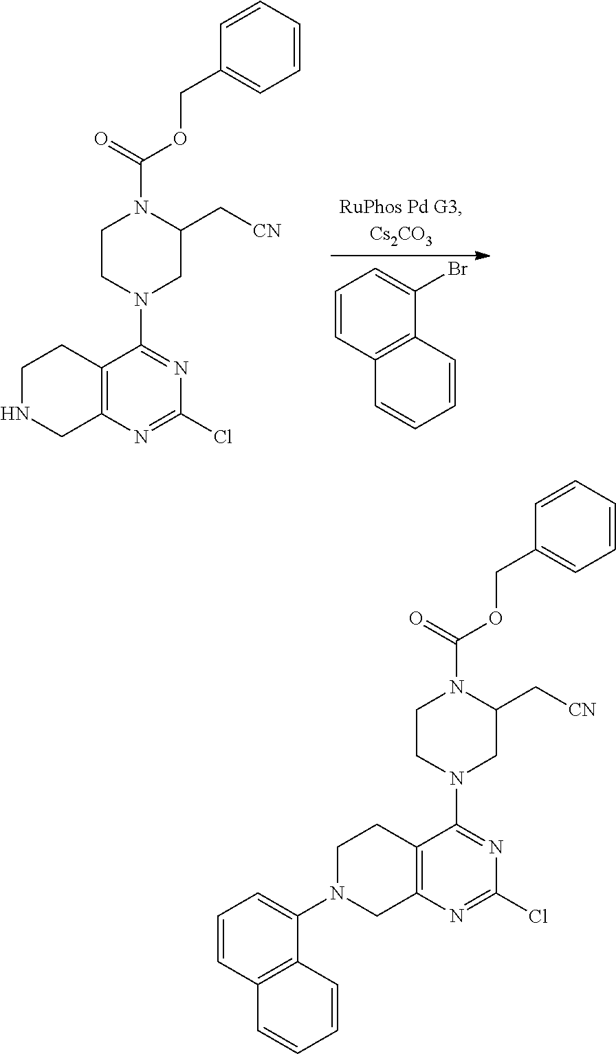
C12=C(N=C(Cl)N=C1N1CC(C[CN])N(C(=O)OCC3=CC=CC=C3)CC1)CNCC2.C1=CC2=C(C(Br)=C1)C=CC=C2.C12=C(N=C(Cl)N=C1N1CC(C[CN])N(C(=O)OCC3=CC=CC=C3)CC1)CN(C1=CC=CC3=C1C=CC=C3)CC2
